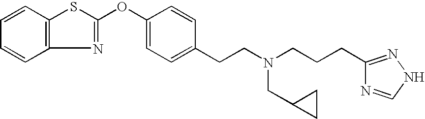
C1=CC2=C(C=C1)N=C(OC1=CC=C(CCN(CCCC3=NNC=N3)CC3CC3)C=C1)S2
